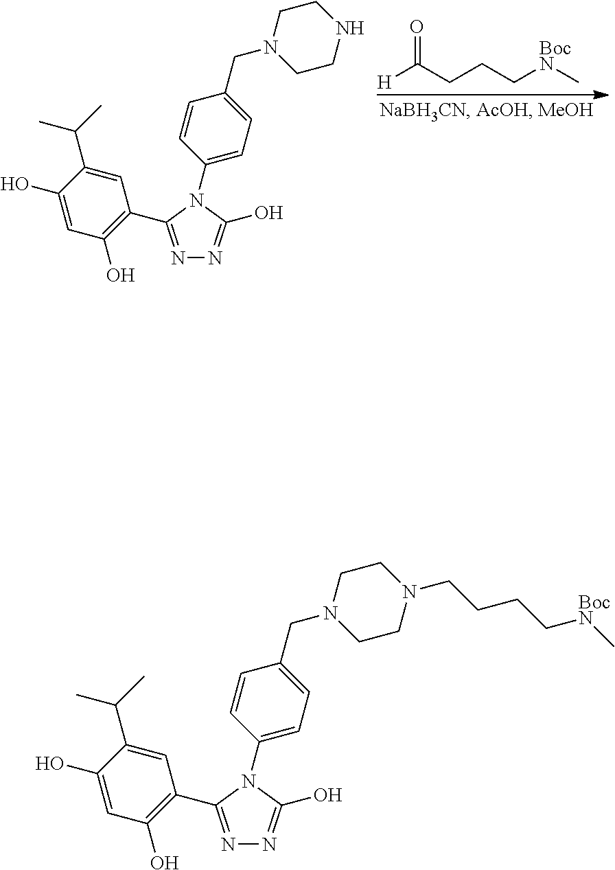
N1=C(C2=C(O)C=C(O)C(C(C)C)=C2)N(C2=CC=C(CN3CCNCC3)C=C2)C(O)=N1.[H]C(CCC[BocN]C)=O.N1=C(C2=C(O)C=C(O)C(C(C)C)=C2)N(C2=CC=C(CN3CCN(CCCC[BocN]C)CC3)C=C2)C(O)=N1
